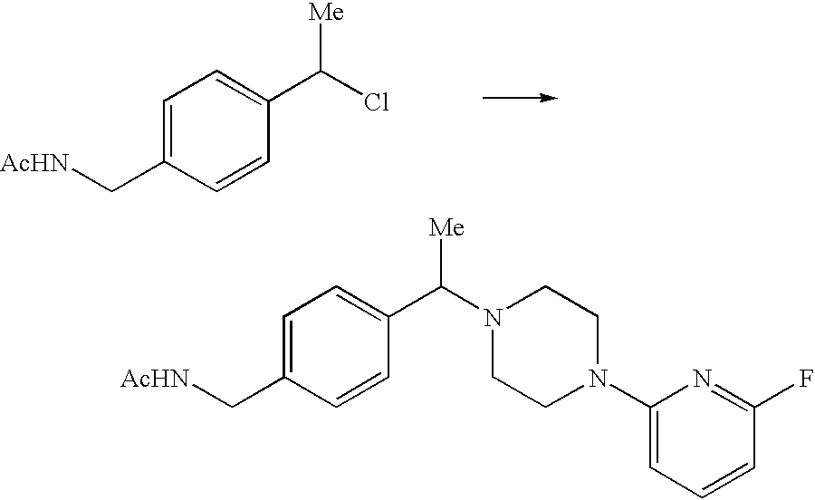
C1=C(C[AcHN])C=CC(C(Cl)[Me])=C1.C1=C(C[AcHN])C=CC(C(N2CCN(C3=CC=CC(F)=N3)CC2)[Me])=C1
